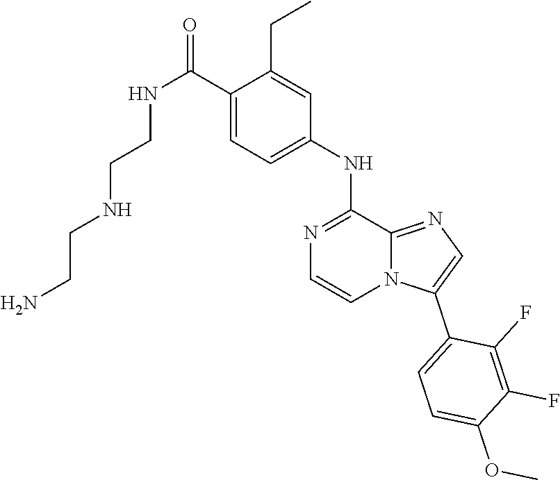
N(CCNCCN)C(C1=CC=C(NC2=NC=CN3C2=NC=C3C2=CC=C(OC)C(F)=C2F)C=C1CC)=O
